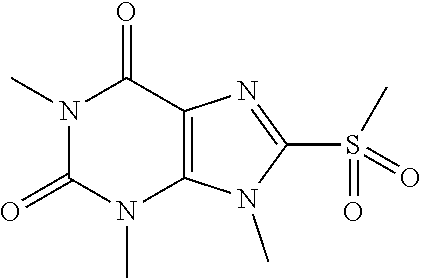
N1(C)C(=O)N(C)C2=C(C1=O)N=C(S(=O)(C)=O)N2C
